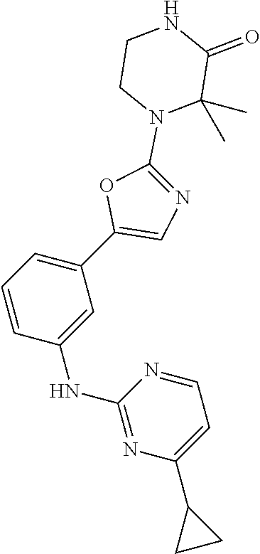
C1=CC(NC2=NC(C3CC3)=CC=N2)=CC(C2=CN=C(N3C(C)(C)C(=O)NCC3)O2)=C1
